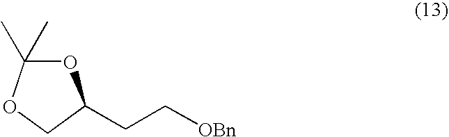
O1C(C)(C)OCC1CC[OBn]
